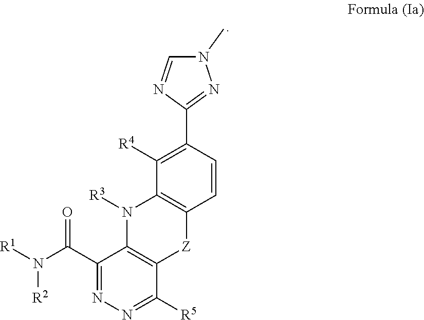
C1([R5])=NN=C(C(N([R1])[R2])=O)C2=C1[Z]C1=C(N2[R3])C([R4])=C(C2=NN(C)C=N2)C=C1
